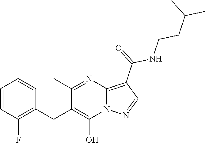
C1=CC(F)=C(CC2=C(O)N3C(=C(C(=O)NCCC(C)C)C=N3)N=C2C)C=C1
